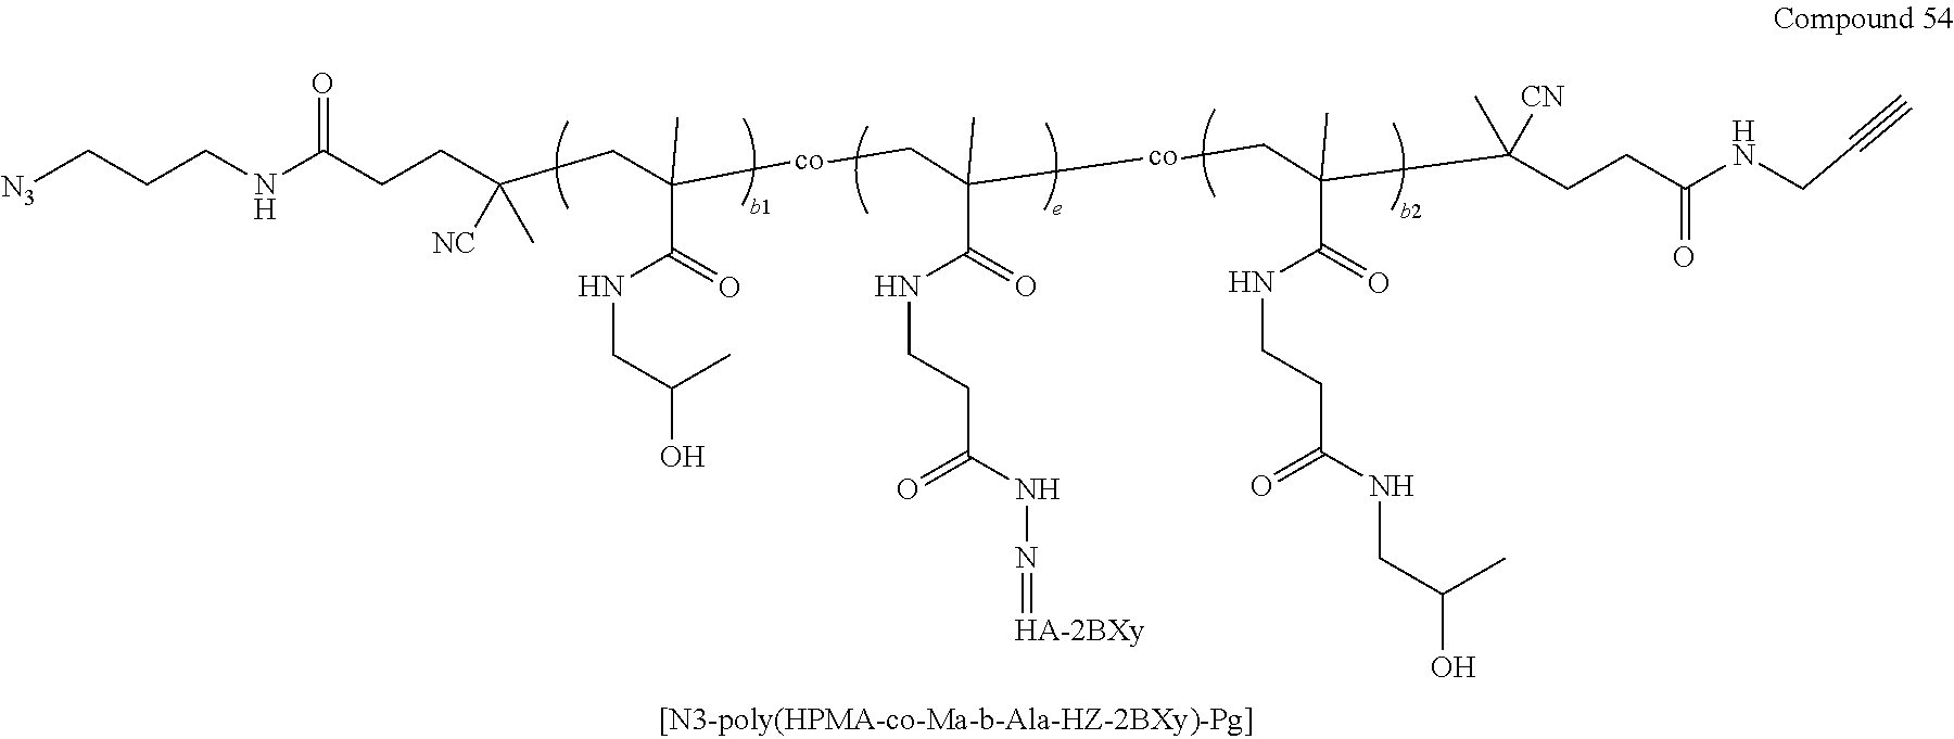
N(C(CCC(CC([co]CC(C)(C(NCCC(=O)NN=[HA-2BXy])=O)[co]CC(C(CCC(NCC#C)=O)([CN])C)(C)C(NCCC(=O)NCC(O)C)=O)(C(=O)NCC(O)C)C)(C)[NC])=O)CCC[N3]
